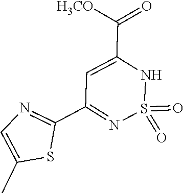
C1=C(C)SC(C2=NS(=O)(=O)NC(C([H3CO])=O)=C2)=N1
